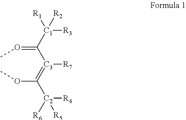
O(C(=[C3](C(=OC)[C1]([R1])([R3])[R2])[R7])[C2]([R6])([R4])[R5])C
